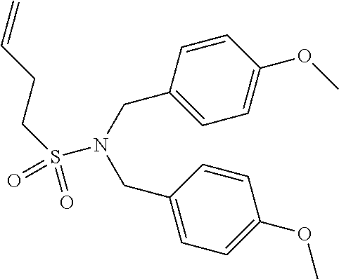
C1=C(CN(CC2=CC=C(OC)C=C2)S(CCC=C)(=O)=O)C=CC(OC)=C1
